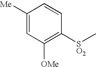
C1([Me])=CC([OMe])=C([SO2]C)C=C1
